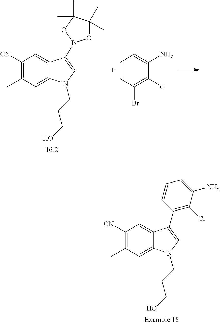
C1([CN])=C(C)C=C2C(=C1)C(C1=C(Cl)C(N)=CC=C1)=CN2CCCO.C1([CN])=C(C)C=C2C(=C1)C(B1OC(C)(C)C(C)(C)O1)=CN2CCCO.C1=CC(Br)=C(Cl)C(N)=C1
